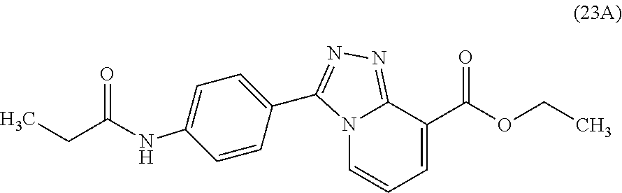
N12C=CC=C(C(OCC)=O)C1=NN=C2C1=CC=C(NC(CC)=O)C=C1
